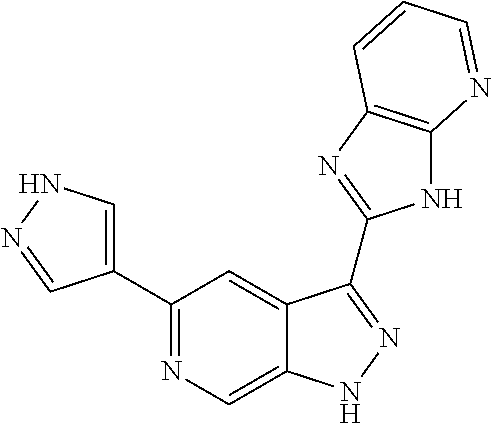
C1(C2=NC=C3C(=C2)C(C2=NC4=C(N2)N=CC=C4)=NN3)=CNN=C1
